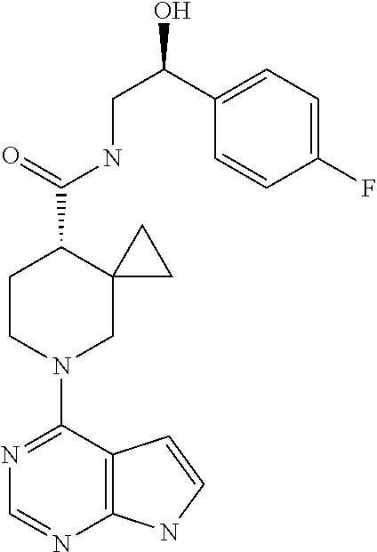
N1=C(N2CC3(C(C(=O)NCC(O)C4=CC=C(F)C=C4)CC2)CC3)C2=C(N=C1)NC=C2
